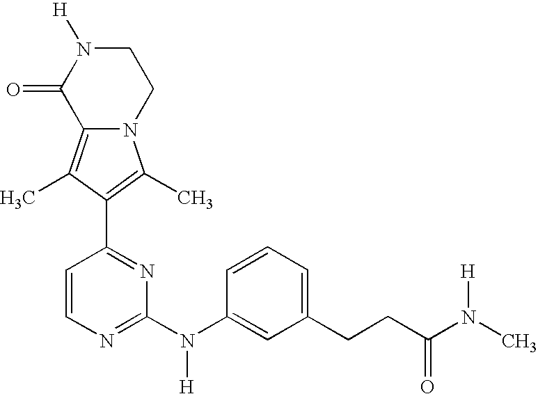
N12C(=C(C)C(C3=NC(N(C4=CC(CCC(N(C)[H])=O)=CC=C4)[H])=NC=C3)=C1C)C(=O)N([H])CC2
